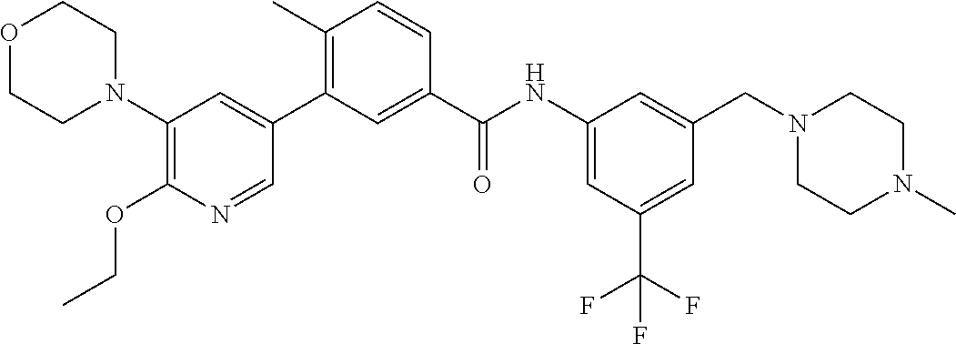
C1(N2CCOCC2)=C(OCC)N=CC(C2=C(C)C=CC(C(NC3=CC(C(F)(F)F)=CC(CN4CCN(C)CC4)=C3)=O)=C2)=C1
